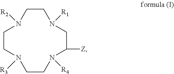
N1([R4])C([Z])CN([R1])CCN([R2])CCN([R3])CC1
